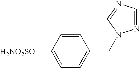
[H2NO2SO]C1=CC=C(CN2N=CN=C2)C=C1
